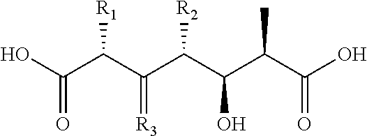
C(C(C(C(C(C(C(O)=O)C)O)[R2])=[R3])[R1])(O)=O
